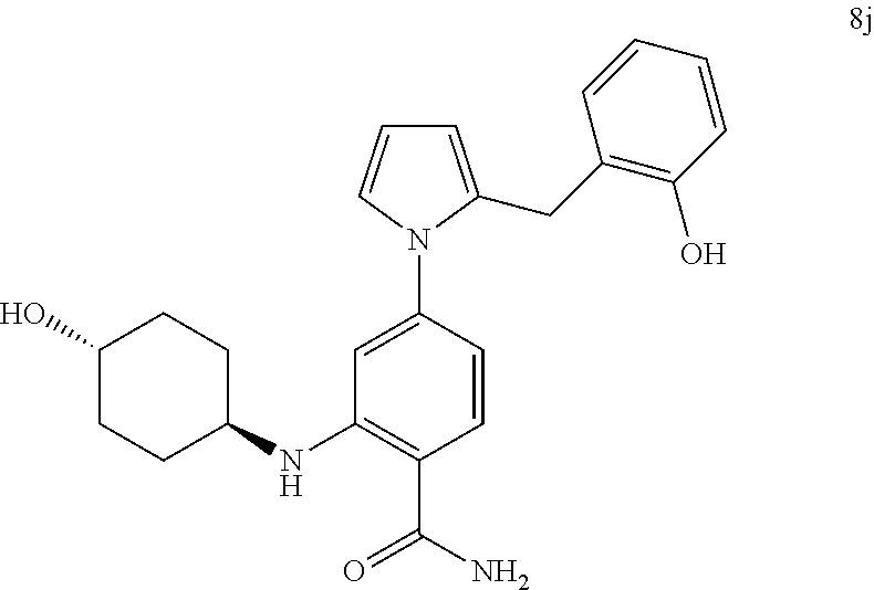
C1=C(CC2=C(O)C=CC=C2)N(C2=CC(NC3CCC(O)CC3)=C(C(N)=O)C=C2)C=C1
